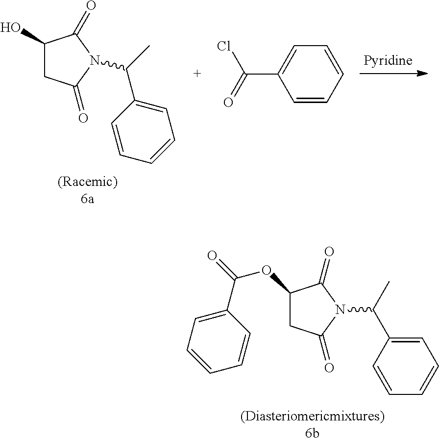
C1(O)CC(=O)N(C(C)C2=CC=CC=C2)C1=O.C1=CC=CC(C(=O)Cl)=C1.C1(OC(=O)C2=CC=CC=C2)CC(=O)N(C(C)C2=CC=CC=C2)C1=O
